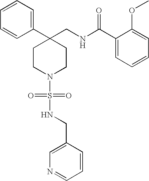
C1(C2(CNC(C3=CC=CC=C3OC)=O)CCN(S(=O)(=O)NCC3=CN=CC=C3)CC2)=CC=CC=C1
